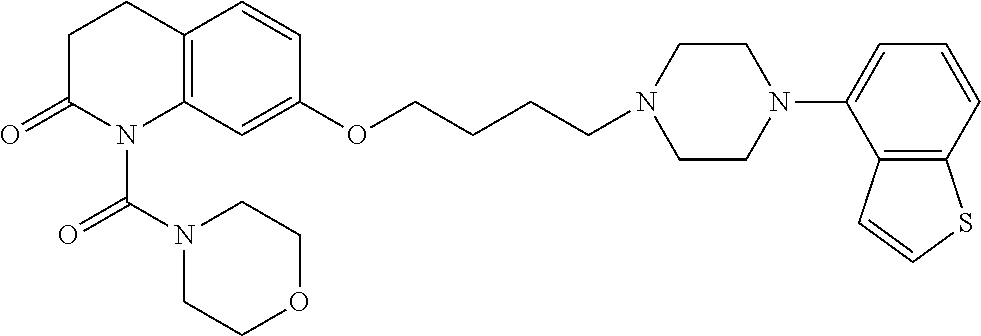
C1C(=O)N(C(N2CCOCC2)=O)C2=C(C1)C=CC(OCCCCN1CCN(C3=CC=CC4=C3C=CS4)CC1)=C2
